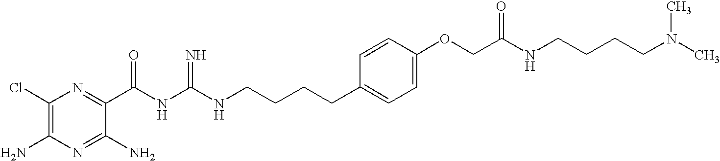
C1(Cl)=C(N)N=C(N)C(C(NC(NCCCCC2=CC=C(OCC(NCCCCN(C)C)=O)C=C2)=N)=O)=N1
